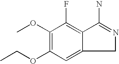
C1(OC)=C(OCC)C=C2C(=C1F)C(N)=NC2
